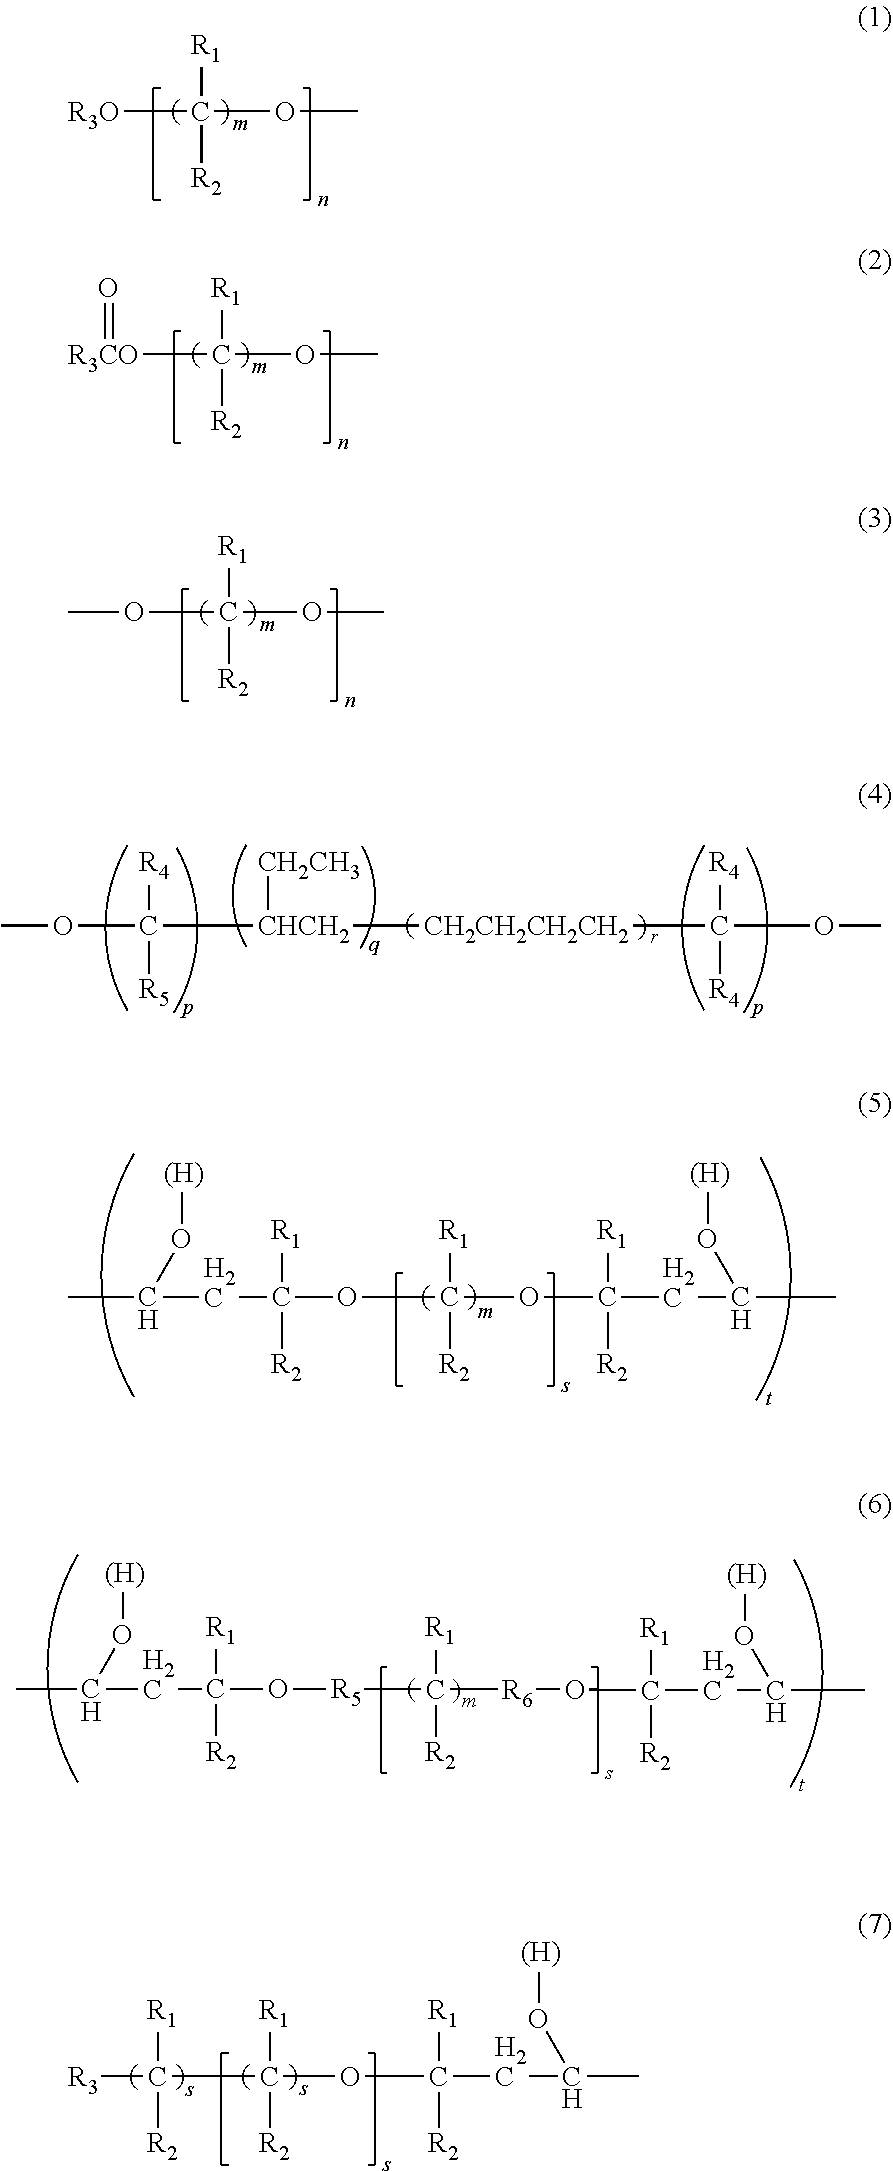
[R3O]C([R1])([R2])OC.[R3CO](C([R1])([R2])OC)=O.O(C([R1])([R2])OC)C.O(C([R4])([R5])[CHCH2]([CH2CH3])[CH2CH2CH2CH2]C([R4])([R4])OC)C.CC(O[(H)])CC(OC([R1])([R2])OC([R1])([R2])CC(O[(H)])C)([R1])[R2].CC(O[(H)])CC(O[R5]C([R1])([R2])[R6]OC([R1])([R2])CC(O[(H)])C)([R1])[R2].[R3]C(C([R1])([R2])OC([R1])([R2])CC(O[(H)])C)([R1])[R2]
